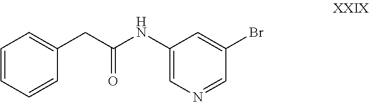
C1(Br)=CC(NC(CC2=CC=CC=C2)=O)=CN=C1
